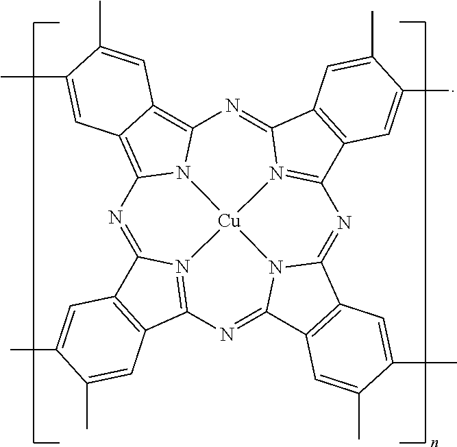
N1=C2N3=C(N=C4N5C(=NC6=N7C(=NC8=C9C(=C1N8[Cu]753)C=C(C)C(C)=C9)C1=C6C=C(C)C(C)=C1)C1=C4C=C(C)C(C)=C1)C1=C2C=C(C)C(C)=C1
